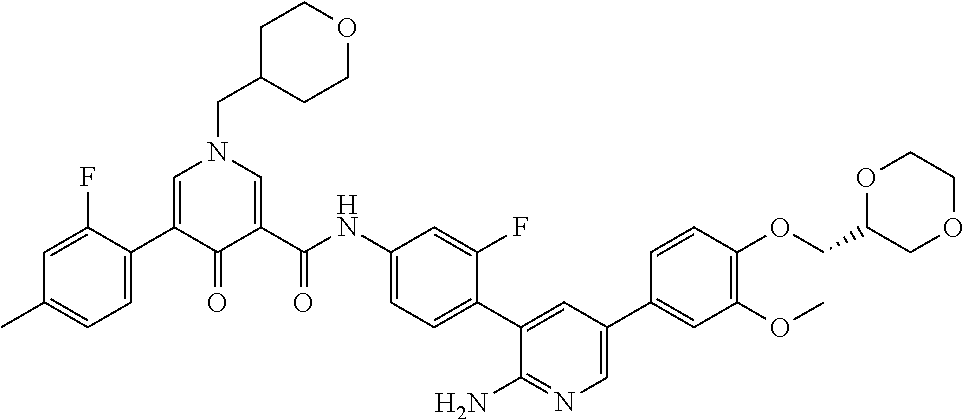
C1=C(C2=CC=C(C)C=C2F)C(=O)C(C(NC2=CC=C(C3=CC(C4=CC(OC)=C(OCC5COCCO5)C=C4)=CN=C3N)C(F)=C2)=O)=CN1CC1CCOCC1
